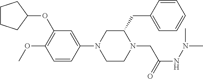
C1CCC(OC2=C(OC)C=CC(N3CCN(CC(NN(C)C)=O)C(CC4=CC=CC=C4)C3)=C2)C1
